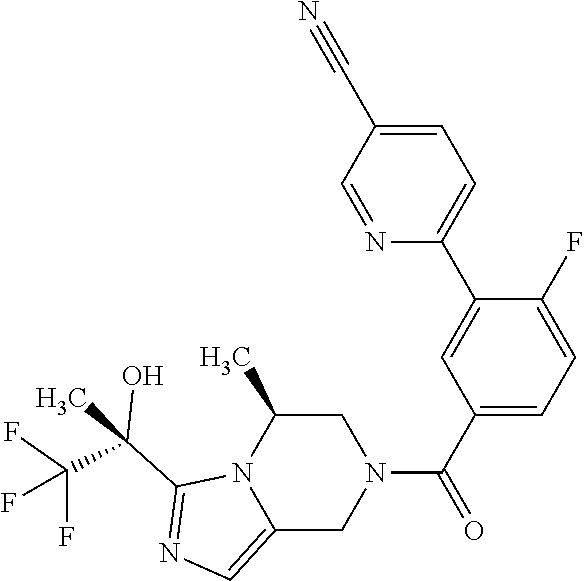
N1=CC(C#N)=CC=C1C1=CC(C(=O)N2CC(C)N3C(=CN=C3C(C)(C(F)(F)F)O)C2)=CC=C1F
